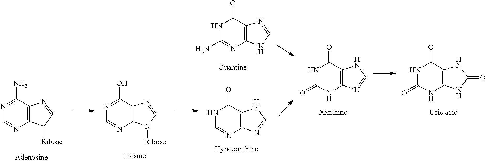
N1C(=O)NC2=C(C1=O)NC(=[O-])N2.N1C(=O)NC2=C(C1=O)NC=N2.N1=C(N)C2=C(N=C1)C([Ribose])C=N2.N1=C(O)C2=C(N=C1)N([Ribose])C=N2.N1C=NC2=C(C1=O)NC=N2.N1C(N)=NC2=C(C1=O)N=CN2
